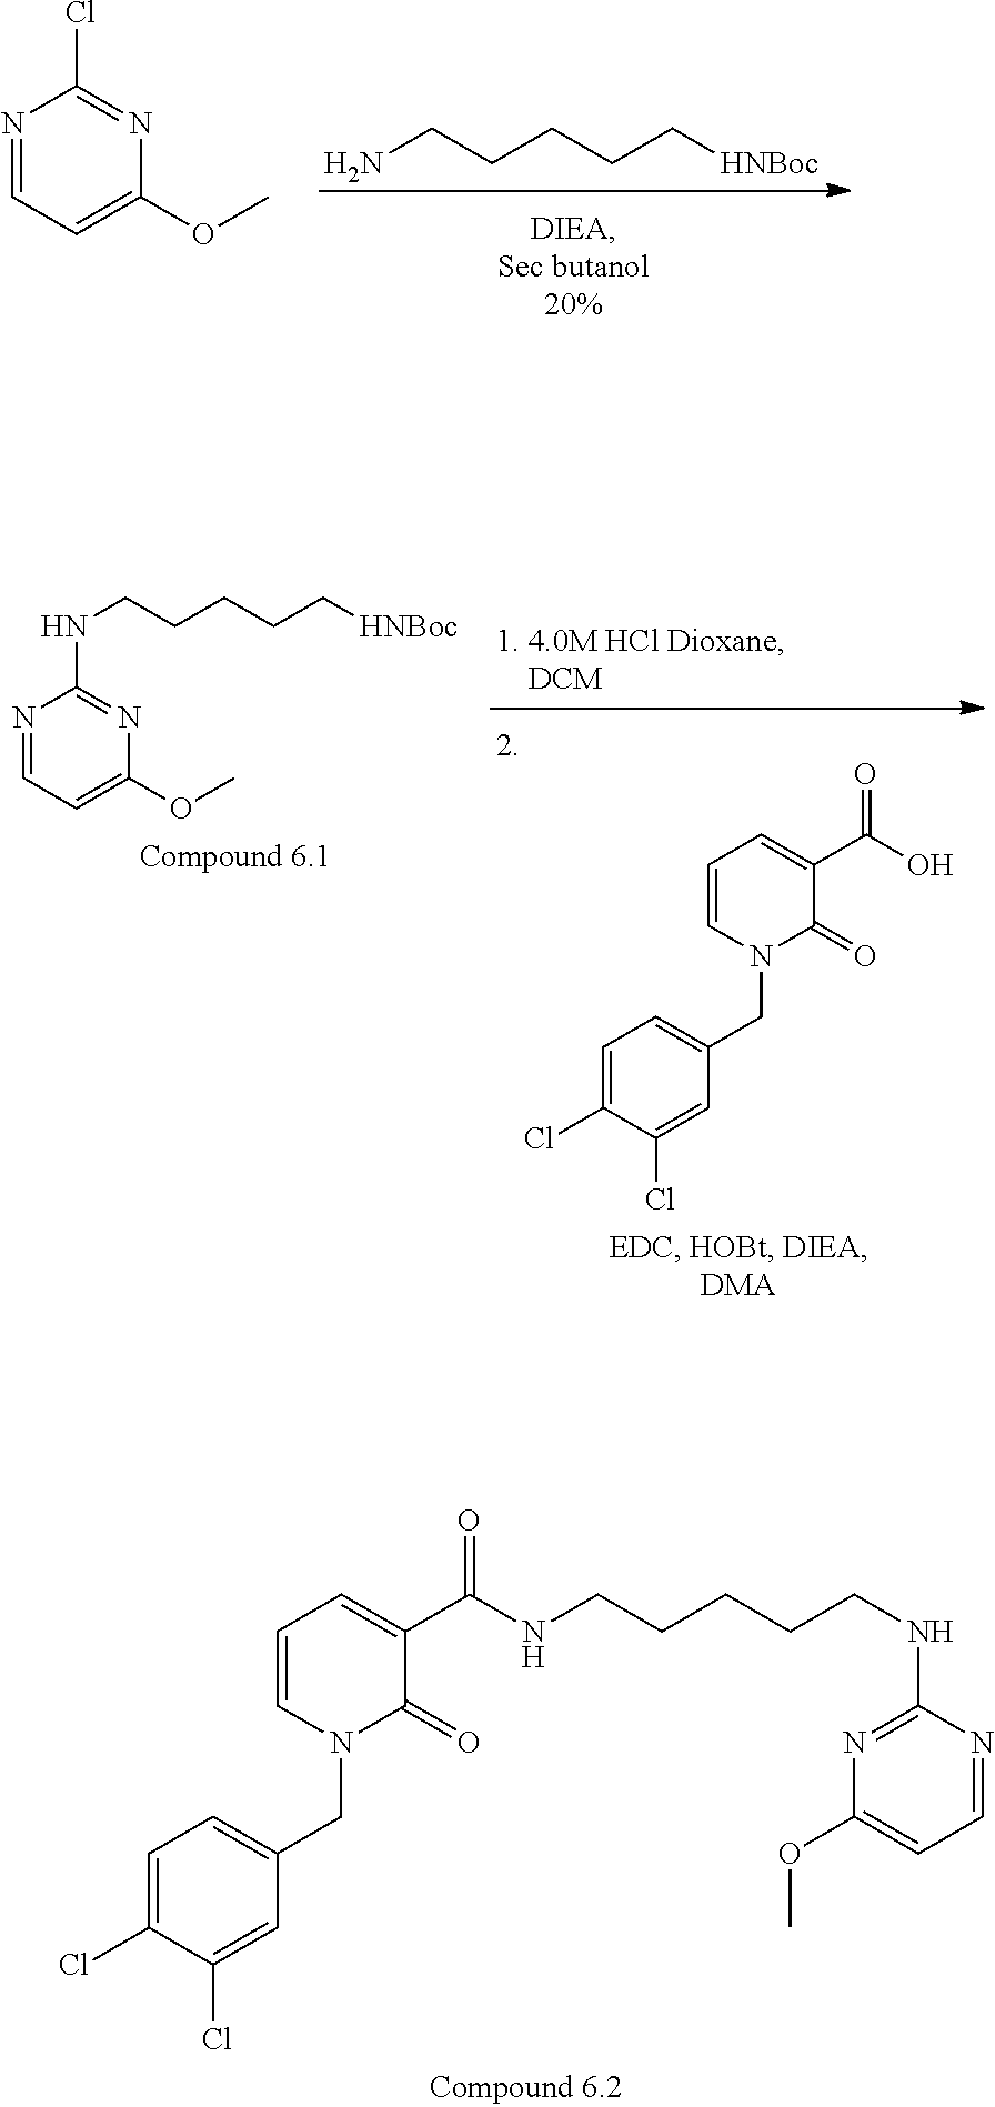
NCCCCC[HNBoc].N1=CC=C(OC)N=C1Cl.C1=C(Cl)C(Cl)=CC(CN2C=CC=C(C(=O)O)C2=O)=C1.C(CCCC[HNBoc])NC1=NC(OC)=CC=N1.C1=C(Cl)C(Cl)=CC(CN2C=CC=C(C(=O)NCCCCCNC3=NC(OC)=CC=N3)C2=O)=C1
